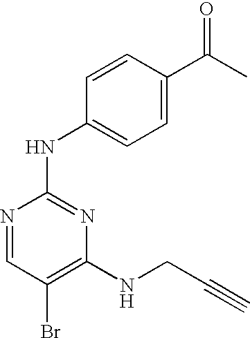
N1=CC(Br)=C(NCC#C)N=C1NC1=CC=C(C(C)=O)C=C1
